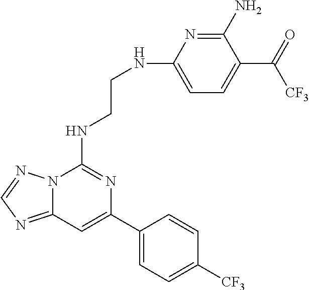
C12=NC=NN1C(NCCNC1=CC=C(C(=O)[CF3])C(N)=N1)=NC(C1=CC=C([CF3])C=C1)=C2
